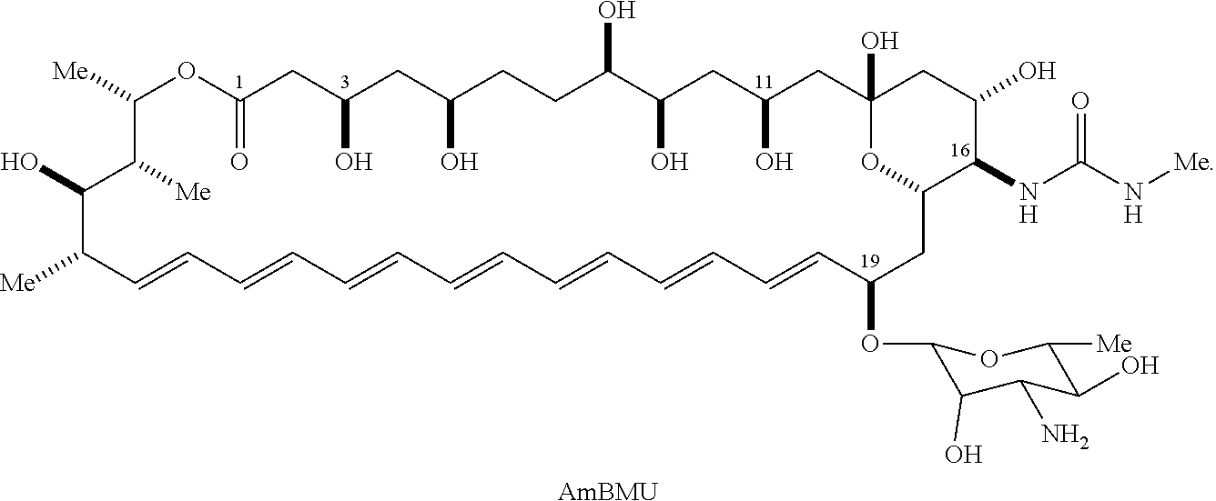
C1([Me])OC(=O)CC(O)CC(O)CCC(O)C(O)CC(O)CC2(O)CC(O)C(NC(N[Me])=O)C(CC(OC3C(O)C(N)C(O)C([Me])O3)C=CC=CC=CC=CC=CC=CC=CC([Me])C(O)C1[Me])O2.[AmBMU]
